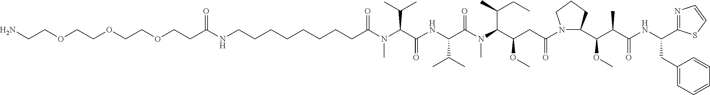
C(CCCCCC(N(C(C(NC(C(N(C(C(CC(N1C(C(C(C(NC(CC2=CC=CC=C2)C2=NC=CS2)=O)C)OC)CCC1)=O)OC)C(C)CC)C)=O)C(C)C)=O)C(C)C)C)=O)CCNC(CCOCCOCCOCCN)=O
